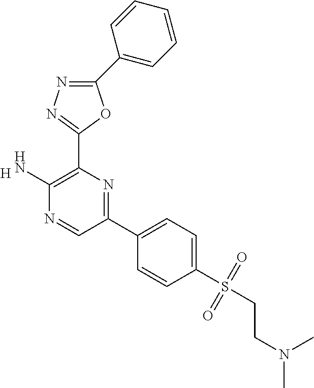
[H].C1(N)=C(C2=NN=C(C3=CC=CC=C3)O2)N=C(C2=CC=C(S(CCN(C)C)(=O)=O)C=C2)C=N1
